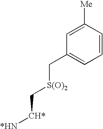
C1=C([Me])C=CC=C1C[S(O)2]C[CH*][*HN]
